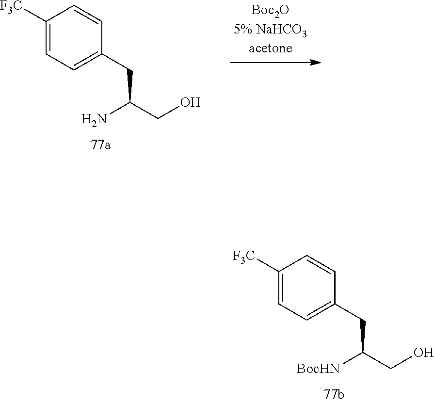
C1([F3C])=CC=C(CC(CO)N)C=C1.C1([F3C])=CC=C(CC(CO)[BocHN])C=C1
